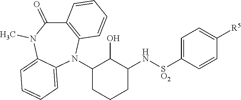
C1(N2C3=CC=CC=C3N(C)C(=O)C3=C2C=CC=C3)CCCC(N[SO2]C2=CC=C([R5])C=C2)C1O
